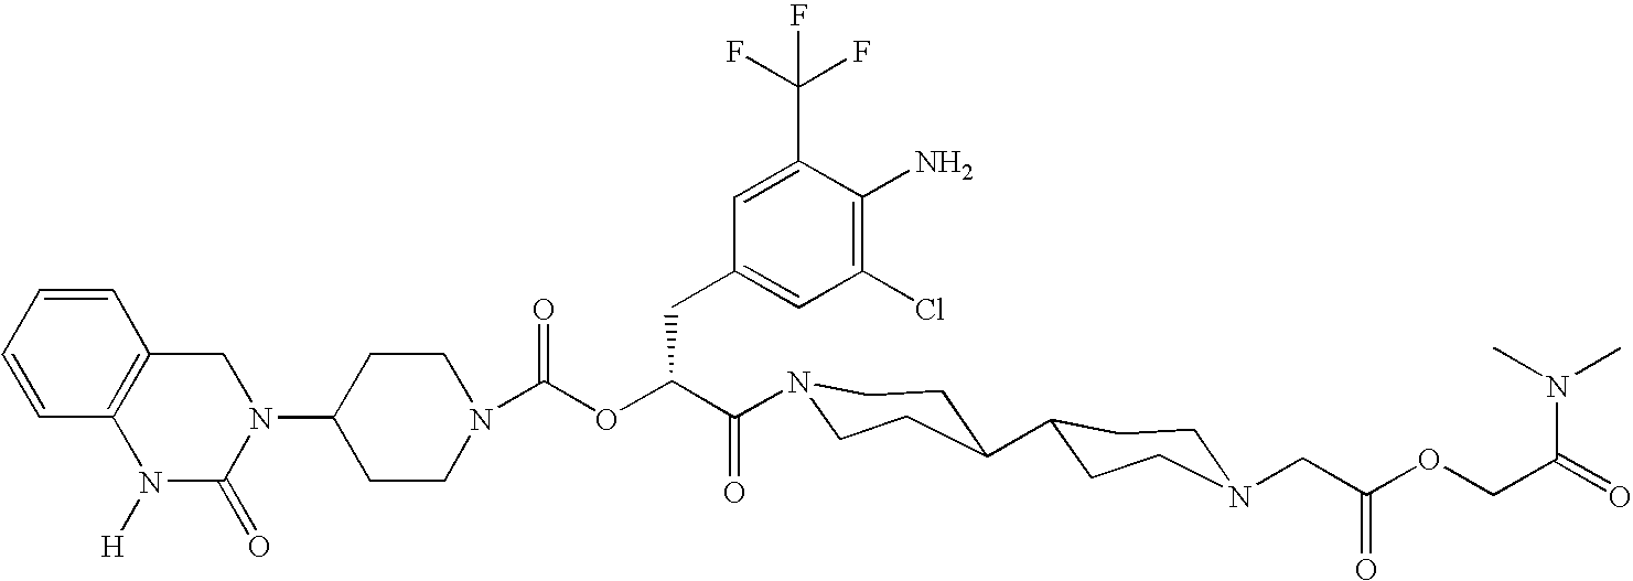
N1(C2CCN(C(OC(C(=O)N3CCC(C4CCN(CC(OCC(N(C)C)=O)=O)CC4)CC3)CC3=CC(Cl)=C(N)C(C(F)(F)F)=C3)=O)CC2)CC2=C(N([H])C1=O)C=CC=C2
